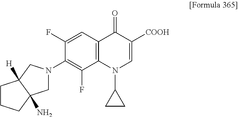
C12=C(C=C(F)C(N3CC4(N)C([H])(C3)CCC4)=C1F)C(=O)C([COOH])=CN2C1CC1
